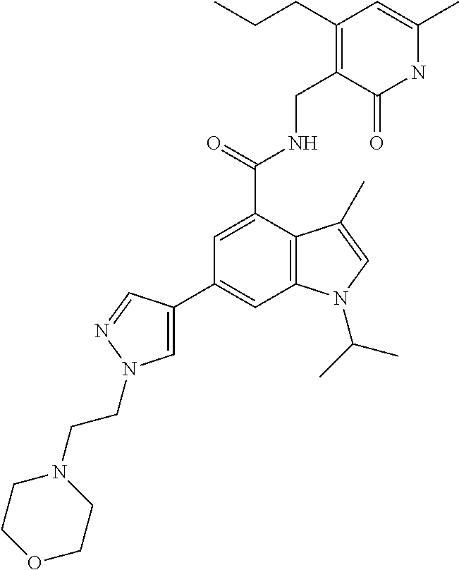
N1C(C)=CC(CCC)=C(CNC(C2=CC(C3=CN(CCN4CCOCC4)N=C3)=CC3=C2C(C)=CN3C(C)C)=O)C1=O
